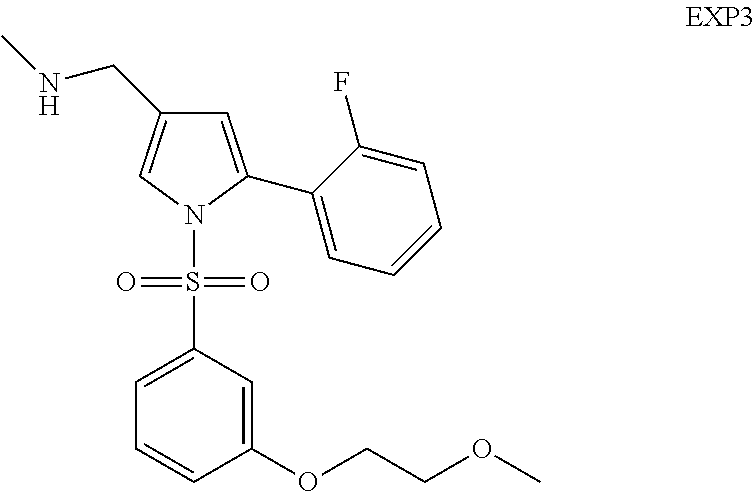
C1=C(C2=CC=CC=C2F)N(S(C2=CC=CC(OCCOC)=C2)(=O)=O)C=C1CNC
